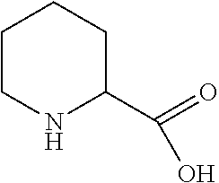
C1CNC(C(=O)O)CC1
